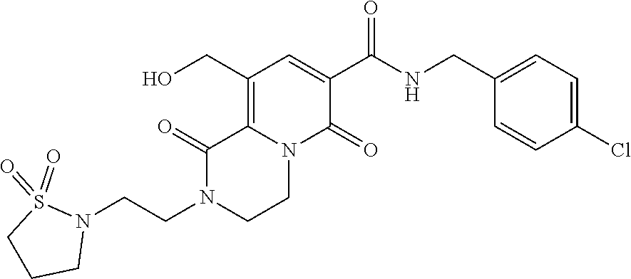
C12=C(CO)C=C(C(=O)NCC3=CC=C(Cl)C=C3)C(=O)N1CCN(CCN1S(=O)(=O)CCC1)C2=O
